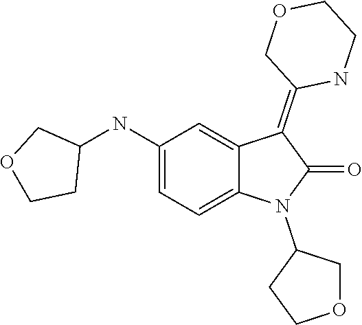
C1(N2C(=O)C(=C3COCCN3)C3=CC(NC4CCOC4)=CC=C23)CCOC1
